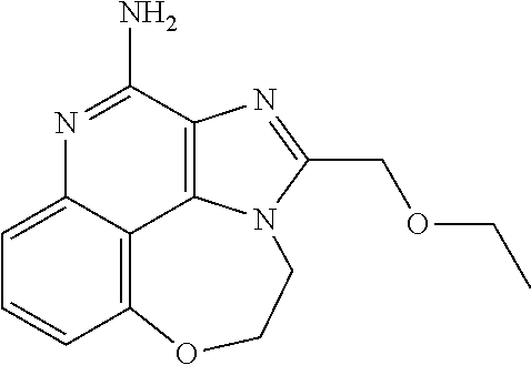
C12=C3C(=CC=C1)N=C(N)C1=C3N(C(COCC)=N1)CCO2
